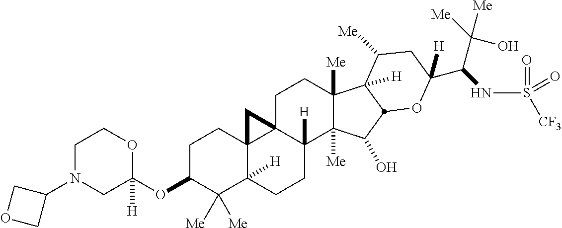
C1C(OC2([H])OCCN(C3COC3)C2)C([Me])([Me])C2([H])C3(C1)C1(CCC4([Me])C([Me])(C(O)C5C4([H])C([Me])CC(C(C([Me])([Me])O)NS([CF3])(=O)=O)([H])O5)C1([H])CC2)C3
